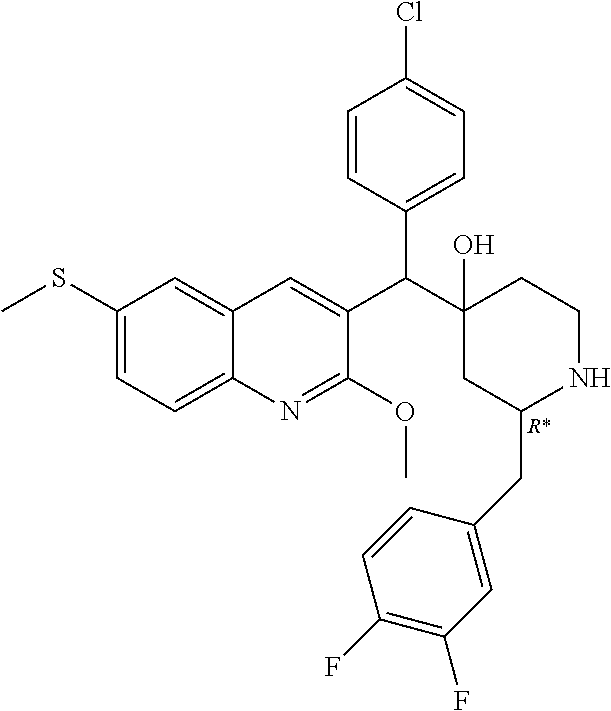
C1(SC)=CC=C2C(=C1)C=C(C(C1(O)CC(CC3=CC(F)=C(F)C=C3)NCC1)C1=CC=C(Cl)C=C1)C(OC)=N2.[R*]
